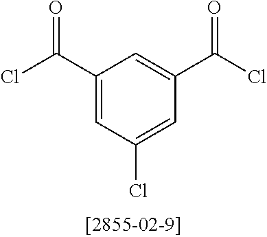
C1(C(Cl)=O)=CC(Cl)=CC(C(Cl)=O)=C1
